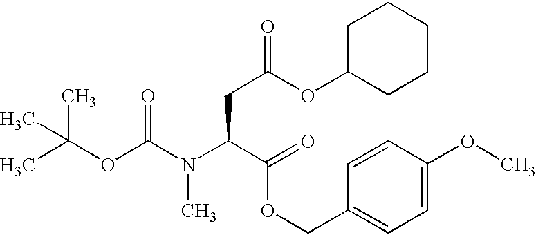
CC(OC(N(C(C(=O)OCC1=CC=C(OC)C=C1)CC(=O)OC1CCCCC1)C)=O)(C)C
